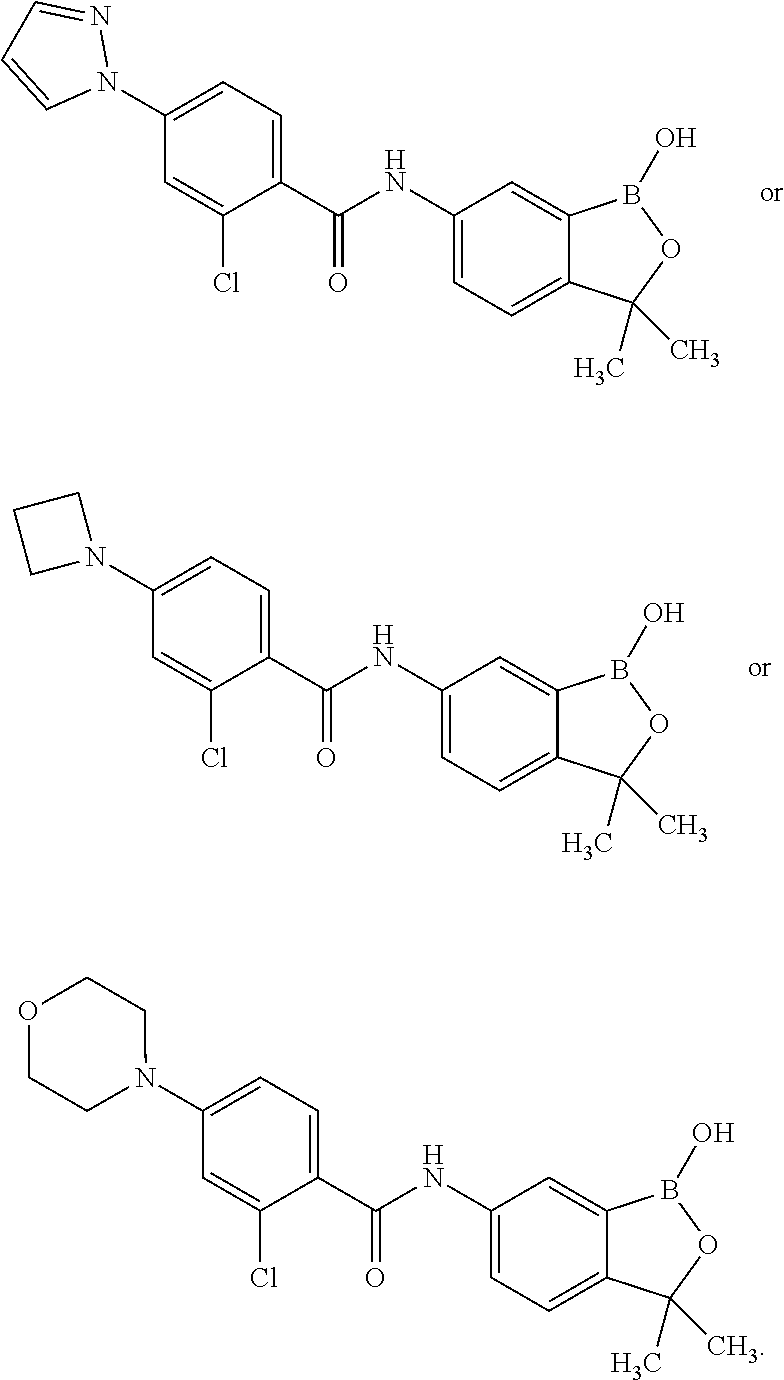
C1(NC(C2=CC=C(N3N=CC=C3)C=C2Cl)=O)=CC=C2C(=C1)B(O)OC2(C)C.C1(NC(C2=CC=C(N3CCC3)C=C2Cl)=O)=CC=C2C(=C1)B(O)OC2(C)C.C1(NC(C2=CC=C(N3CCOCC3)C=C2Cl)=O)=CC=C2C(=C1)B(O)OC2(C)C
